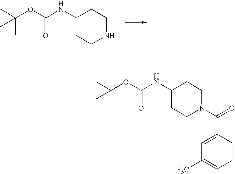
CC(OC(NC1CCNCC1)=O)(C)C.CC(OC(NC1CCN(C(=O)C2=CC([F3C])=CC=C2)CC1)=O)(C)C
